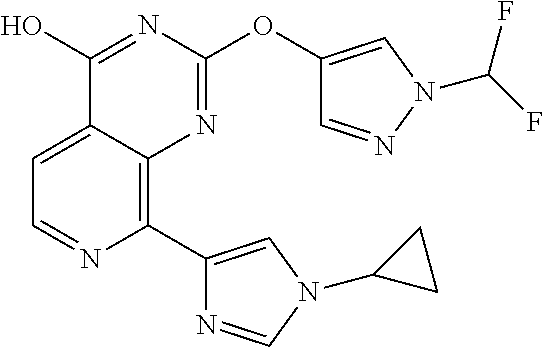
C1=C2C(=C(C3=CN(C4CC4)C=N3)N=C1)N=C(OC1=CN(C(F)F)N=C1)N=C2O
